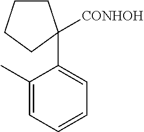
C1CCCC1(C1=CC=CC=C1C)[CONHOH]
